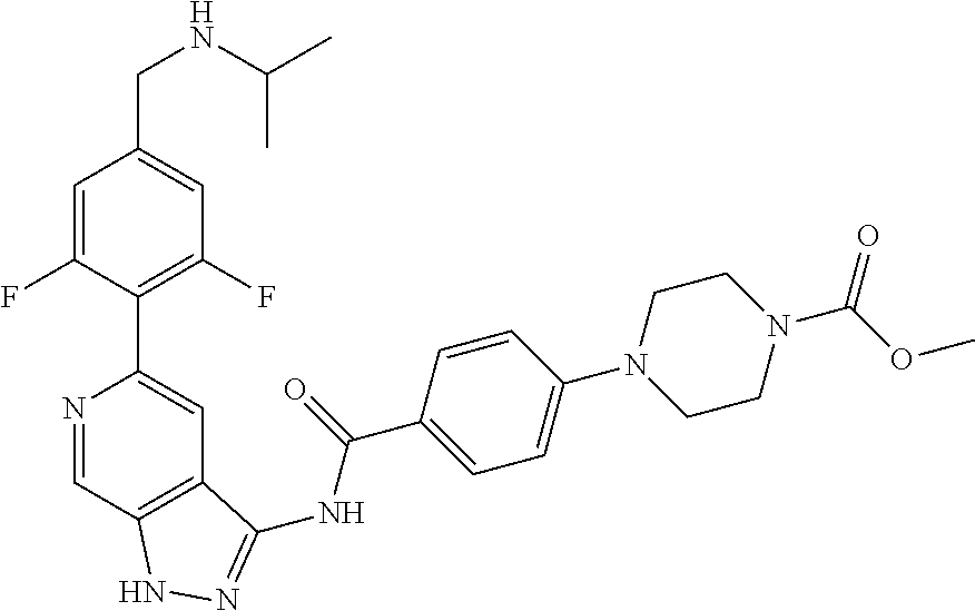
N1=CC2=C(C=C1C1=C(F)C=C(CNC(C)C)C=C1F)C(NC(C1=CC=C(N3CCN(C(=O)OC)CC3)C=C1)=O)=NN2
